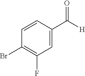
C1=CC(Br)=C(F)C=C1C(=O)[H]
